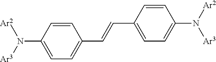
C1=CC(N([Ar3])[Ar2])=CC=C1C=CC1=CC=C(N([Ar3])[Ar2])C=C1
